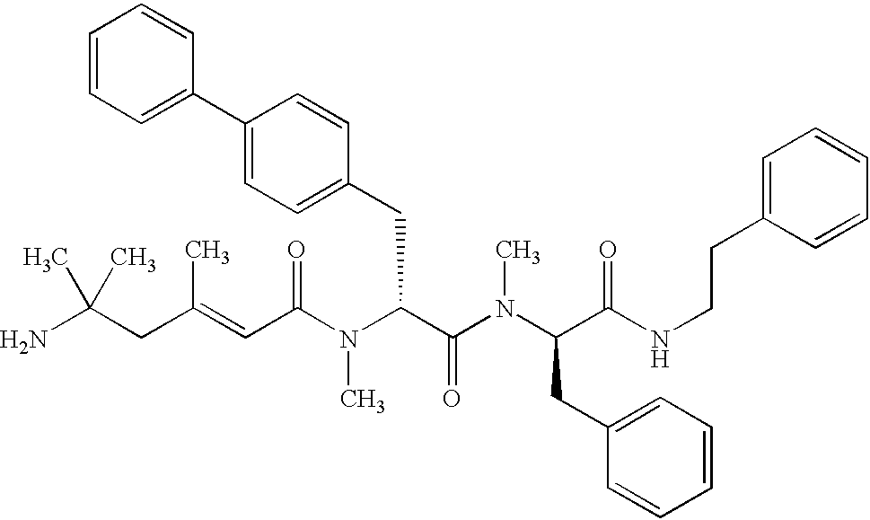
NC(CC(=CC(N(C(C(=O)N(C)C(CC1=CC=CC=C1)C(=O)NCCC1=CC=CC=C1)CC1=CC=C(C2=CC=CC=C2)C=C1)C)=O)C)(C)C
